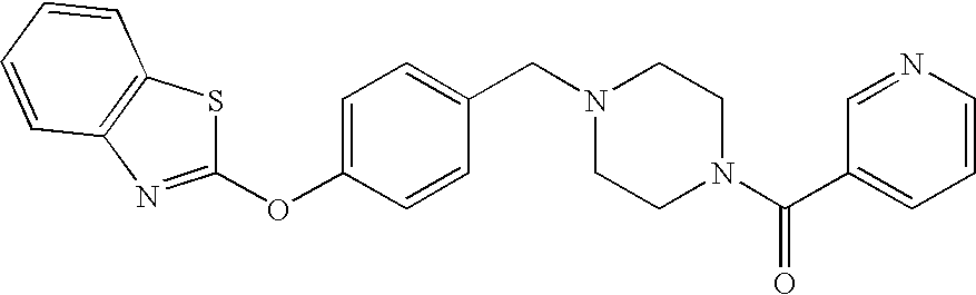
C1(OC2=CC=C(CN3CCN(C(C4=CC=CN=C4)=O)CC3)C=C2)=NC2=C(S1)C=CC=C2
